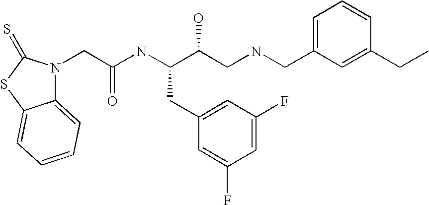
C12=CC=CC=C1SC(=S)N2CC(NC(C(CNCC1=CC=CC(CC)=C1)O)CC1=CC(F)=CC(F)=C1)=O
